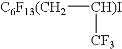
[C6F13(CH2][CH)I][CF3]
